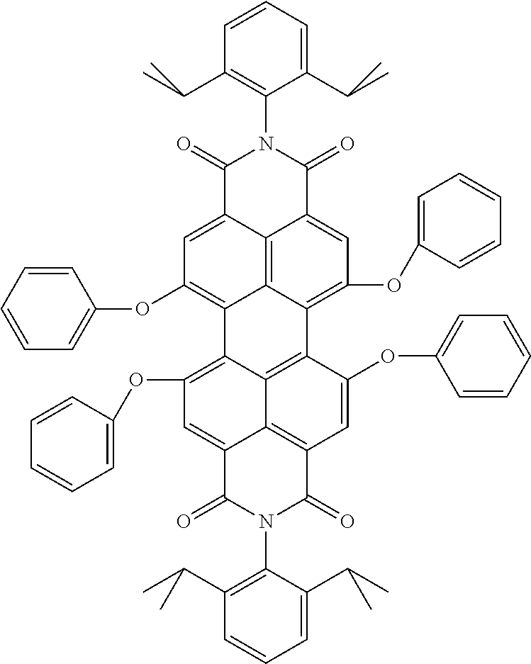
C1=C2C3=C(C=C(OC4=CC=CC=C4)C4=C3C(=C1OC1=CC=CC=C1)C1=C(OC3=CC=CC=C3)C=C3C5=C1C4=C(OC1=CC=CC=C1)C=C5C(=O)N(C1=C(C(C)C)C=CC=C1C(C)C)C3=O)C(=O)N(C1=C(C(C)C)C=CC=C1C(C)C)C2=O
